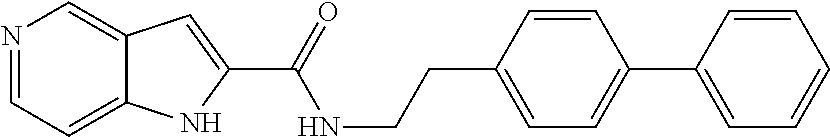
N1=CC=C2C(=C1)C=C(C(=O)NCCC1=CC=C(C3=CC=CC=C3)C=C1)N2
